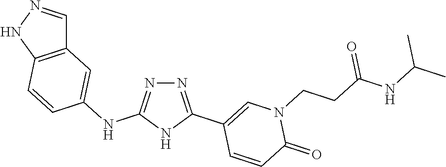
N1=C(C2=CN(CCC(NC(C)C)=O)C(=O)C=C2)NC(NC2=CC3=C(NN=C3)C=C2)=N1
